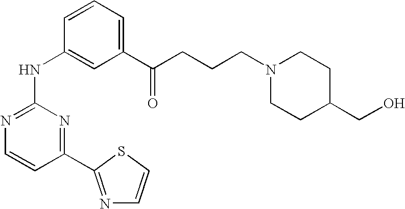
N1=C(NC2=CC(C(CCCN3CCC(CO)CC3)=O)=CC=C2)N=C(C2=NC=CS2)C=C1
